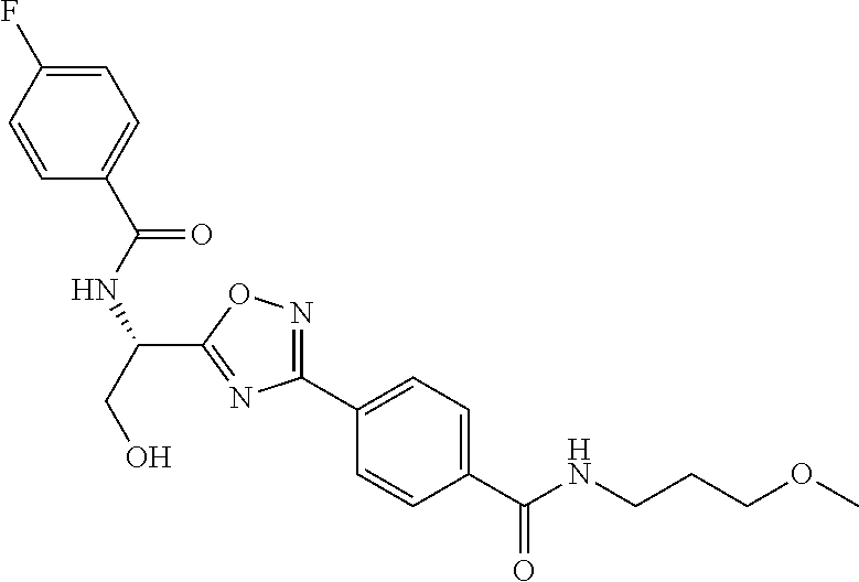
C1=C(C(=O)NCCCOC)C=CC(C2=NOC(C(NC(C3=CC=C(F)C=C3)=O)CO)=N2)=C1
